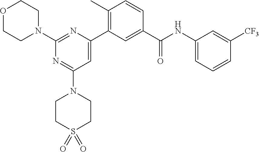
C1=C(C2=C(C)C=CC(C(NC3=CC=CC([CF3])=C3)=O)=C2)N=C(N2CCOCC2)N=C1N1CCS(=O)(=O)CC1
